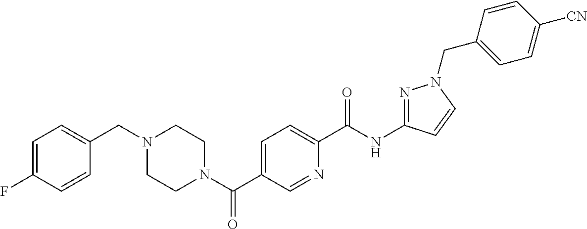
C1(F)=CC=C(CN2CCN(C(C3=CC=C(C(NC4=NN(CC5=CC=C([CN])C=C5)C=C4)=O)N=C3)=O)CC2)C=C1
